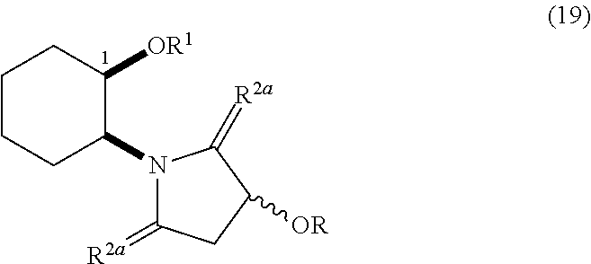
C1CCC(N2C(=[R2a])CC([OR])C2=[R2a])C([OR1])C1
